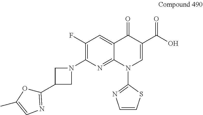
C1(F)=C(N2CC(C3=NC=C(C)O3)C2)N=C2C(=C1)C(=O)C(C(O)=O)=CN2C1=NC=CS1
